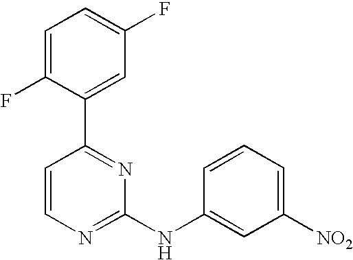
C1=C(F)C(C2=NC(NC3=CC([NO2])=CC=C3)=NC=C2)=CC(F)=C1
